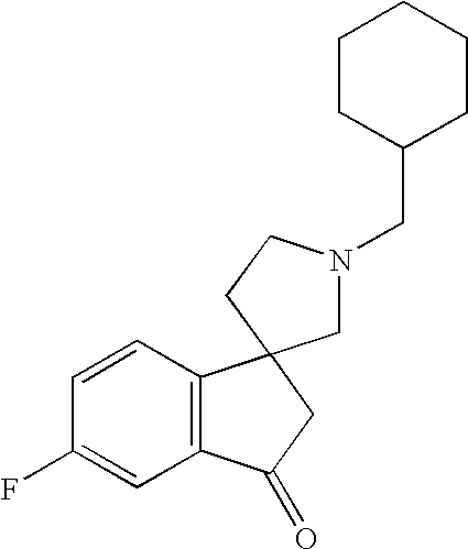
C1=CC2=C(C=C1F)C(=O)CC21CN(CC2CCCCC2)CC1
